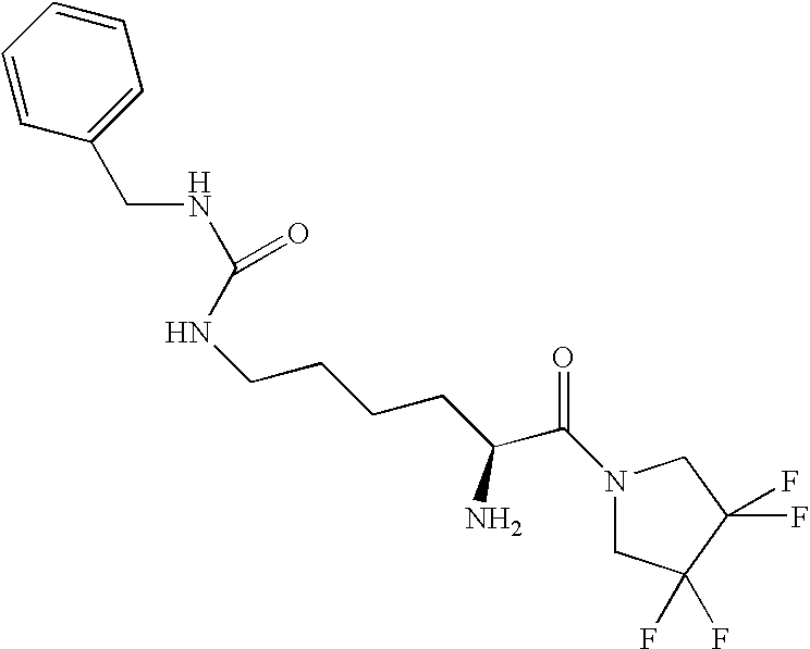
C(NCCCCC(C(N1CC(F)(F)C(F)(F)C1)=O)N)(=O)NCC1=CC=CC=C1
